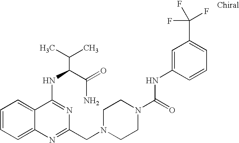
C1=CC=C2C(=C1)C(NC(C(N)=O)C(C)C)=NC(CN1CCN(C(NC3=CC(C(F)(F)F)=CC=C3)=O)CC1)=N2
